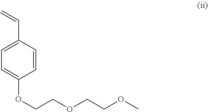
C1=C(C=C)C=CC(OCCOCCOC)=C1
